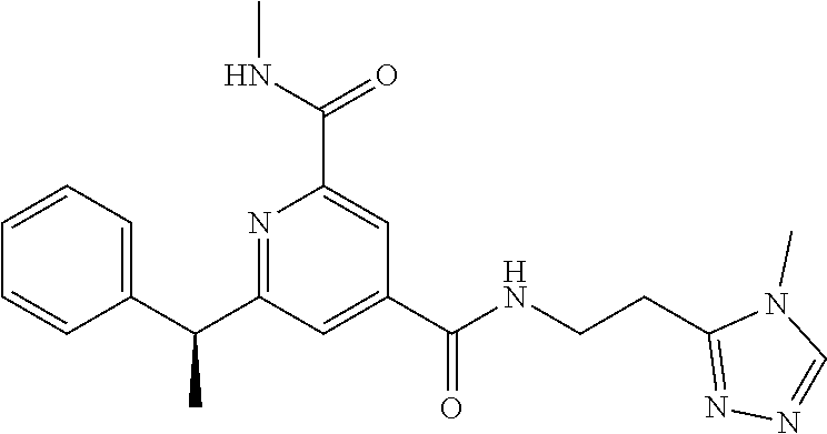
C1=CC=C(C(C2=NC(C(NC)=O)=CC(C(NCCC3=NN=CN3C)=O)=C2)C)C=C1
